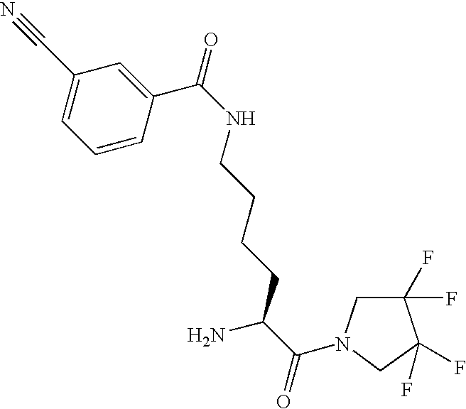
C1(C#N)=CC=CC(C(NCCCCC(N)C(N2CC(F)(F)C(F)(F)C2)=O)=O)=C1
